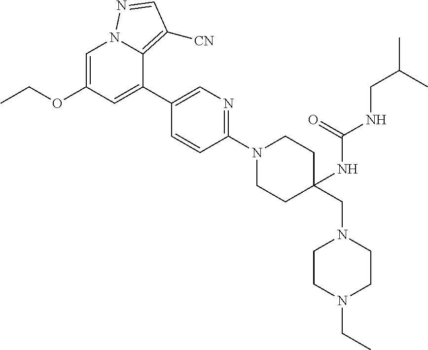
C1=C(OCC)C=C(C2=CN=C(N3CCC(CN4CCN(CC)CC4)(NC(NCC(C)C)=O)CC3)C=C2)C2=C([CN])C=NN12
